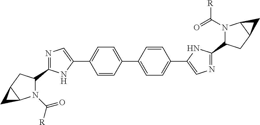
C1=CC(C2=CC=C(C3=CN=C(C4N(C(=O)[R])C5C(C4)C5)N3)C=C2)=CC=C1C1=CN=C(C2CC3C(C3)N2C([R])=O)N1
